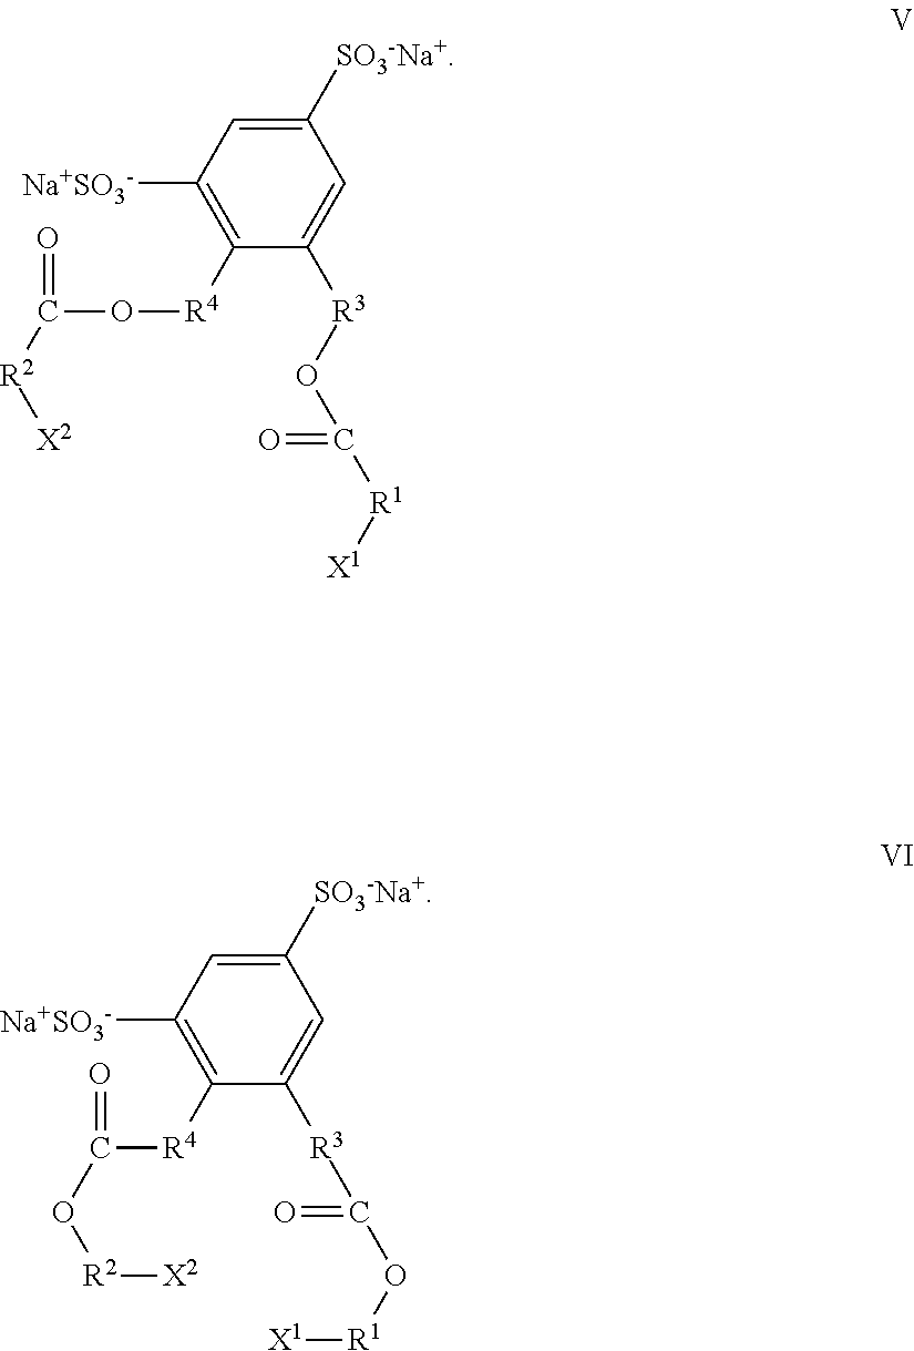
C1([SO3-Na+])=CC([Na+SO3-])=C([R4]OC(=O)[R2][X2])C([R3]OC([R1][X1])=O)=C1.C1([SO3-Na+])=CC([Na+SO3-])=C([R4]C(=O)O[R2][X2])C([R3]C(=O)O[R1][X1])=C1
